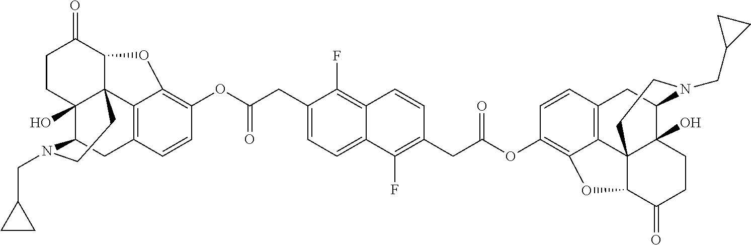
C1CC2(O)C34C(C1=O)OC1=C(OC(CC5=CC=C6C(=C5F)C=CC(CC(OC5=C7C8=C(C=C5)CC5C9(O)C8(C(C(=O)CC9)O7)CCN5CC5CC5)=O)=C6F)=O)C=CC(=C31)CC2N(CC1CC1)CC4
